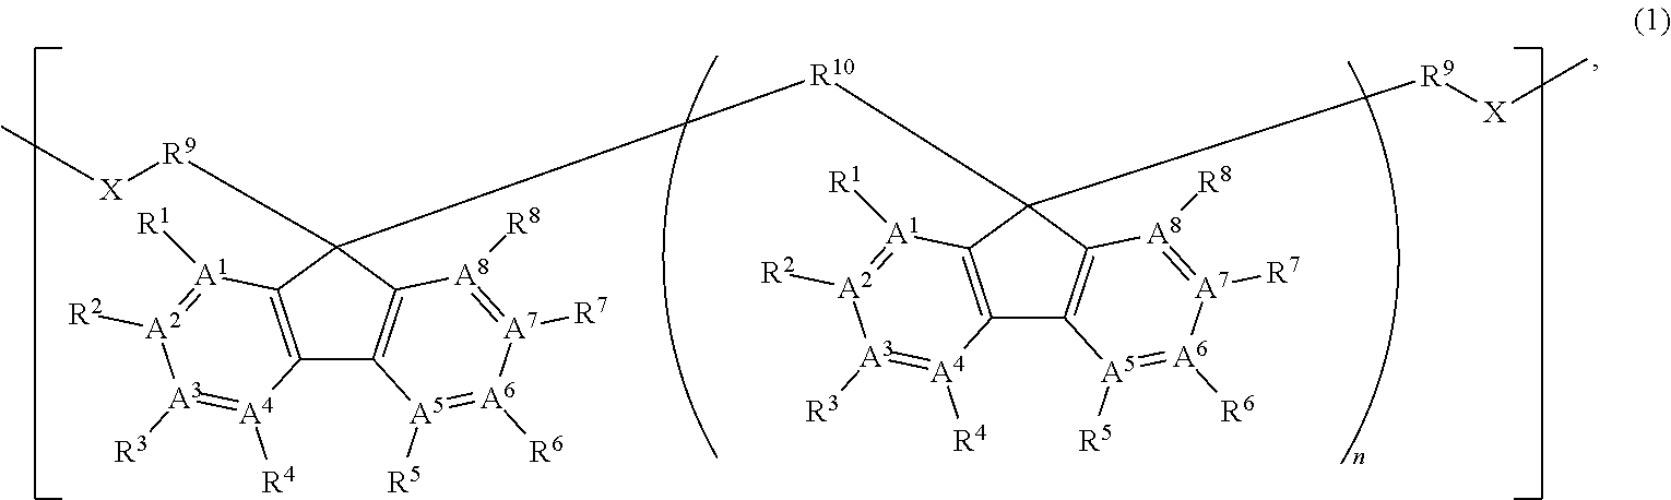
C12=C(C([R9][X]C)([R10]C3([R9][X]C)C4=C(C5=C3[A1]([R1])=[A2]([R2])[A3]([R3])=[A4]5[R4])[A5]([R5])=[A6]([R6])[A7]([R7])=[A8]4[R8])C3=C1[A5]([R5])=[A6]([R6])[A7]([R7])=[A8]3[R8])[A1]([R1])=[A2]([R2])[A3]([R3])=[A4]2[R4]
